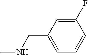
C1=C(CNC)C=C(F)C=C1
